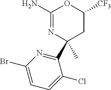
C1C([CF3])OC(N)=NC1(C)C1=NC(Br)=CC=C1Cl
